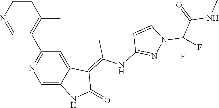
C1=CN=CC(C2=NC=C3C(=C2)C(=C(NC2=NN(C(F)(C(=O)NC)F)C=C2)C)C(=O)N3)=C1C
